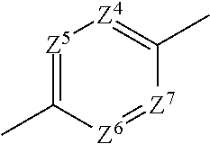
[Z5]1=C(C)[Z6]=[Z7]C(C)=[Z4]1
